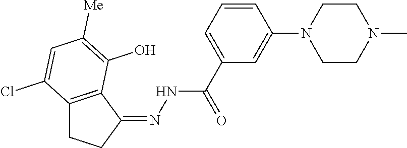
C12=C(C(=NNC(C3=CC=CC(N4CCN(C)CC4)=C3)=O)CC1)C(O)=C([Me])C=C2Cl
